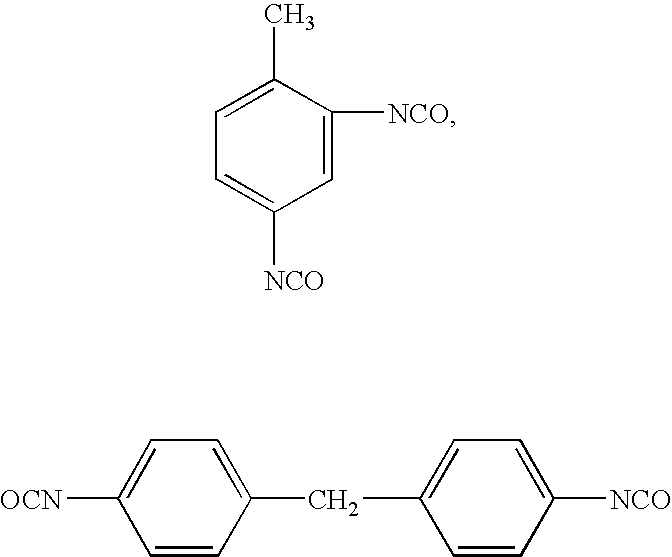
C1=C([NCO])C(C)=CC=C1[NCO].[OCN]C1=CC=C(CC2=CC=C([NCO])C=C2)C=C1
